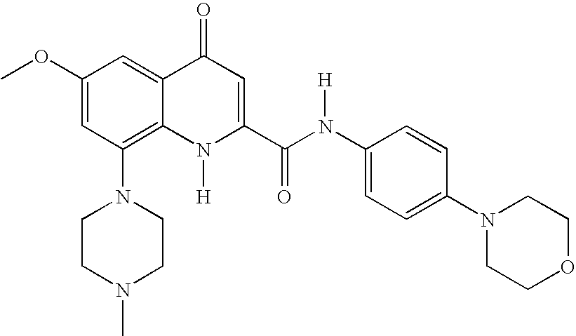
N1(C2=C3C(=CC(OC)=C2)C(=O)C=C(C(N(C2=CC=C(N4CCOCC4)C=C2)[H])=O)N3[H])CCN(C)CC1
